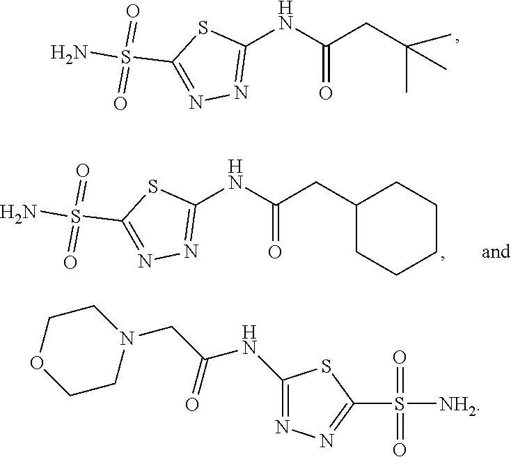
S(=O)(N)(C1=NN=C(NC(=O)CC(C)(C)C)S1)=O.S(=O)(N)(C1=NN=C(NC(=O)CC2CCCCC2)S1)=O.C1(NC(CN2CCOCC2)=O)=NN=C(S(=O)(=O)[NH2])S1
